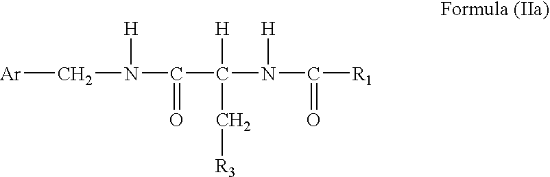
[Ar]CN([H])C(=O)C(N(C(=O)[R1])[H])([H])C[R3]
